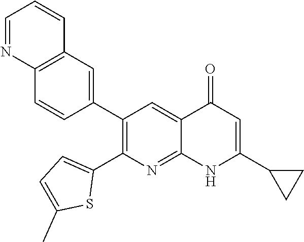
C12=C(C=C(C3=C(C4=CC=C(C)S4)N=C4C(=C3)C(=O)C=C(C3CC3)N4)C=C1)C=CC=N2
